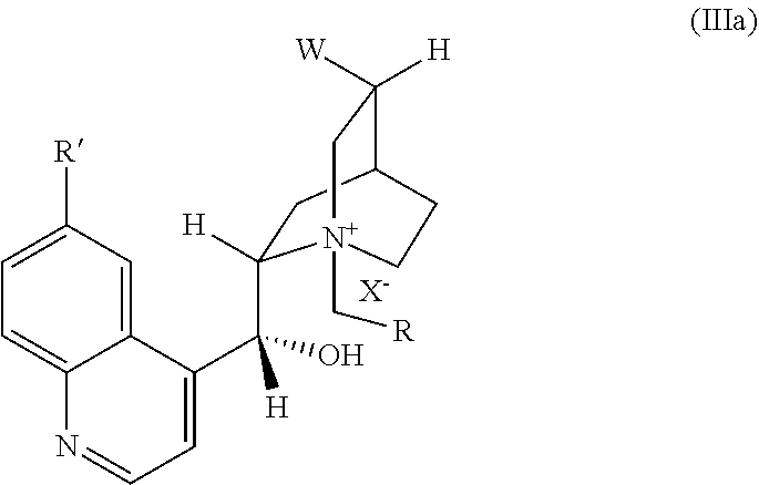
C1=C([R])C=C2C(=C1)N=CC=C2C(C1([H])CC2C([H])([W])C[N+]1(C[R])CC2)(O)[H].[X-]
